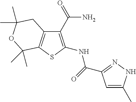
C1(C(N)=O)=C(NC(=O)C2=NNC(C)=C2)SC2=C1CC(C)(C)OC2(C)C
